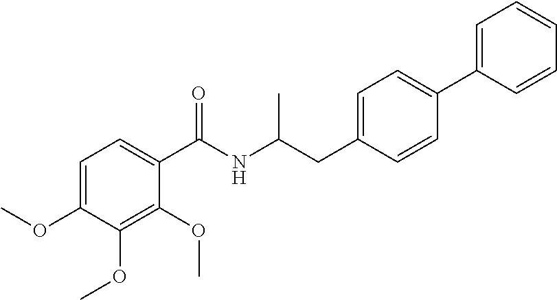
C1=C(OC)C(OC)=C(OC)C(C(=O)NC(CC2=CC=C(C3=CC=CC=C3)C=C2)C)=C1
